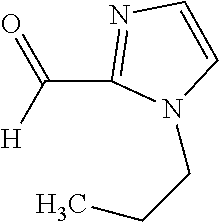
N1=C(C([H])=O)N(CCC)C=C1
